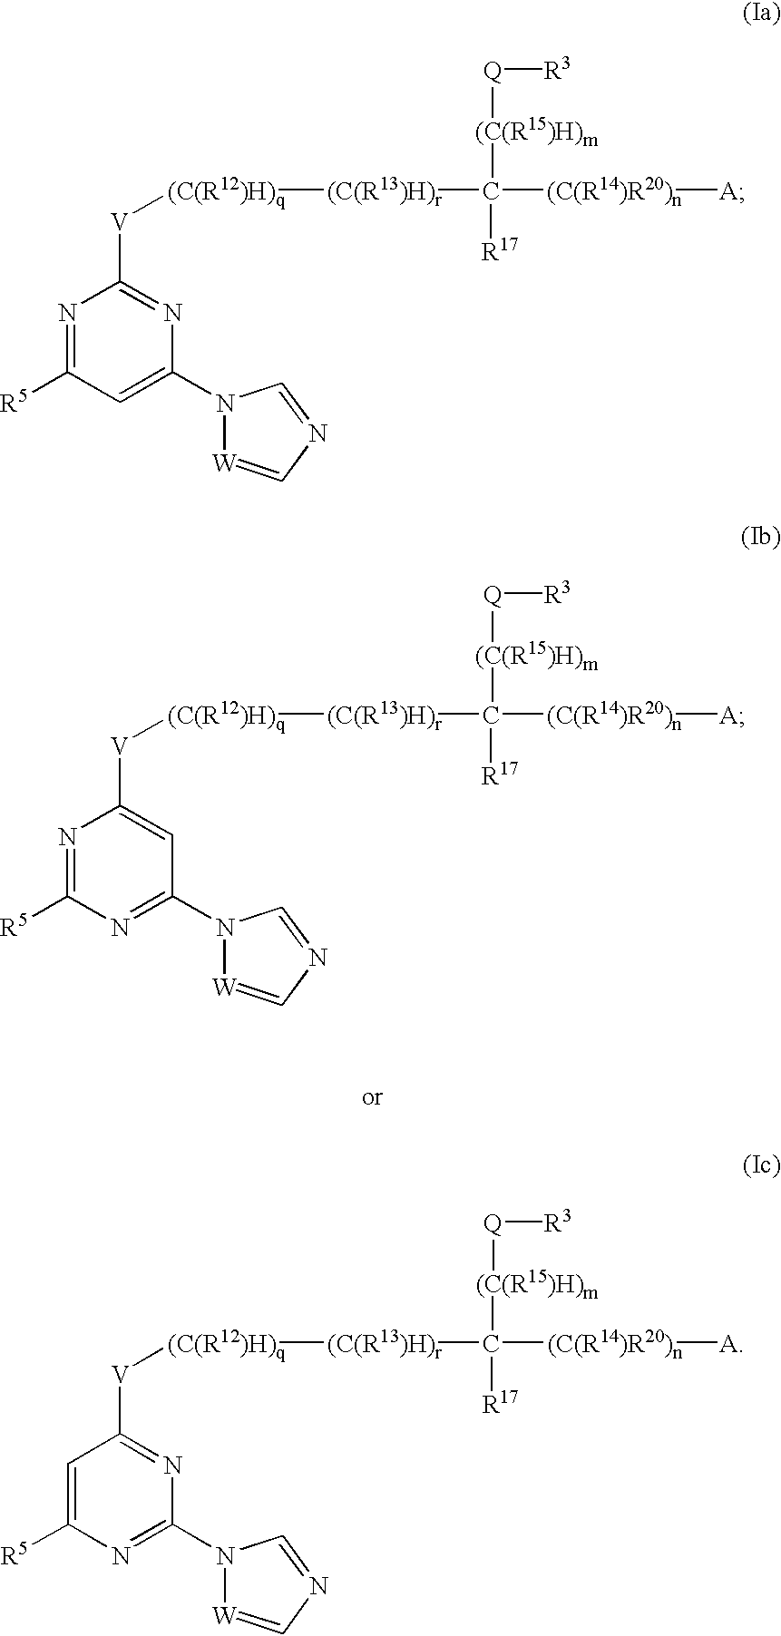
N1=C([R5])C=C(N2[W]=CN=C2)N=C1[V][(C(R12)H)q][(C(R13)H)r]C([R17])([(C(R15)H)m][Q][R3])[(C(R14)R20)n][A].N1=C([R5])N=C(N2[W]=CN=C2)C=C1[V][(C(R12)H)q][(C(R13)H)r]C([R17])([(C(R15)H)m][Q][R3])[(C(R14)R20)n][A].C1=C([R5])N=C(N2[W]=CN=C2)N=C1[V][(C(R12)H)q][(C(R13)H)r]C([R17])([(C(R15)H)m][Q][R3])[(C(R14)R20)n][A]
